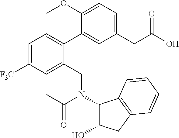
C1=C([F3C])C=C(CN(C2C(O)CC3=C2C=CC=C3)C(C)=O)C(C2=CC(CC(=O)O)=CC=C2OC)=C1
